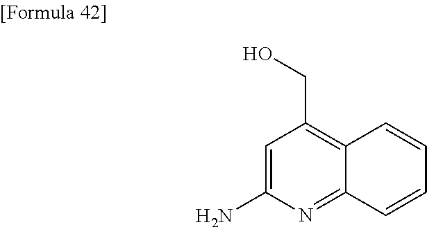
C1=C(N)N=C2C(=C1CO)C=CC=C2
